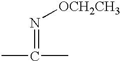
CC(C)=N[OCH2CH3]
